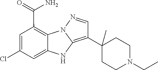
N12C3=C(C(=O)N)C=C(Cl)C=C3NC1=C(C1(C)CCN(CC)CC1)C=N2
